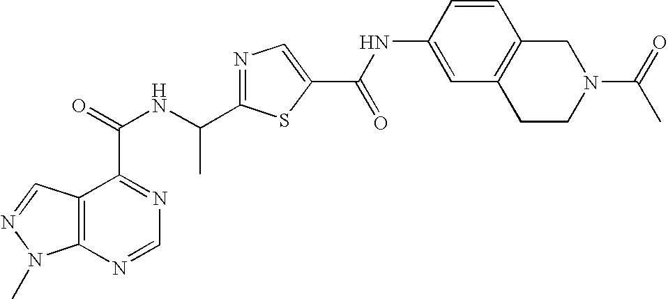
C12=C(N=CN=C1C(=O)NC(C1=NC=C(C(NC3=CC4=C(C=C3)CN(C(=O)C)CC4)=O)S1)C)N(C)N=C2
